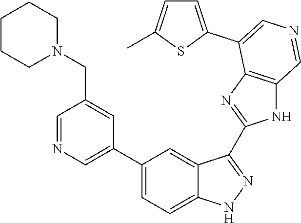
C1(C2=CN=CC(CN3CCCCC3)=C2)=CC=C2C(=C1)C(C1=NC3=C(N1)C=NC=C3C1=CC=C(C)S1)=NN2
